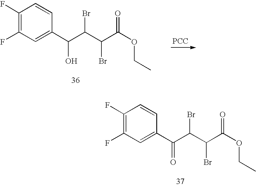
C(C(C(C(OCC)=O)Br)Br)(C1=CC(F)=C(F)C=C1)=O.C(C(C(C(OCC)=O)Br)Br)(C1=CC(F)=C(F)C=C1)O.[PCC]
